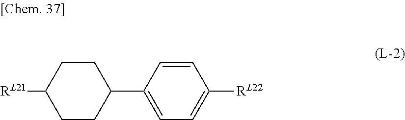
C1([RL21])CCC(C2=CC=C([RL22])C=C2)CC1
